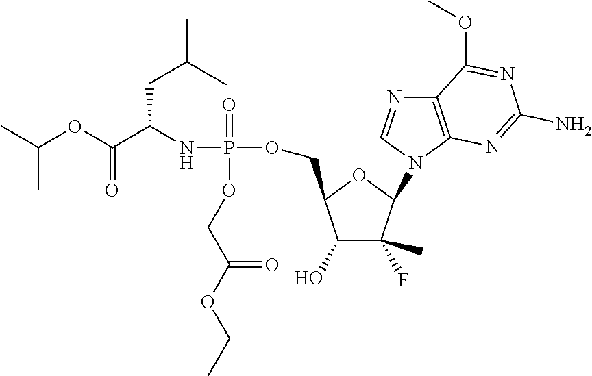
O(C(C(NP(OCC1C(O)C(F)(C)C(N2C=NC3=C2N=C(N)N=C3OC)O1)(=O)OCC(OCC)=O)CC(C)C)=O)C(C)C
